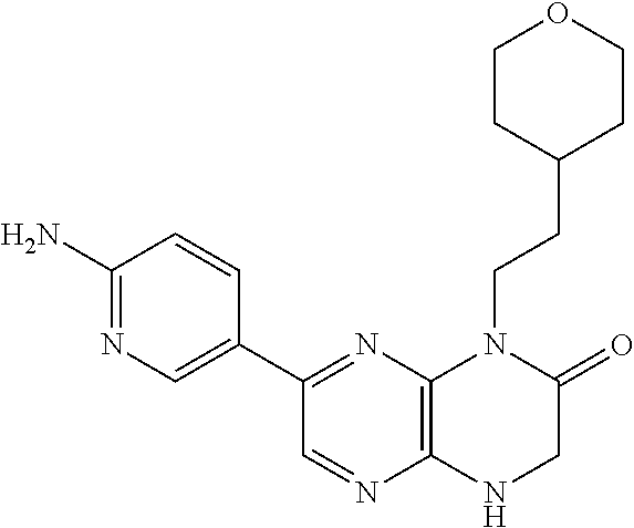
C1(C2=NC3=C(N=C2)NCC(=O)N3CCC2CCOCC2)=CN=C(N)C=C1
